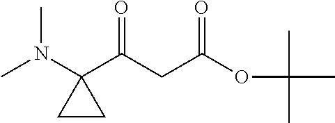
C1(C(CC(OC(C)(C)C)=O)=O)(N(C)C)CC1
